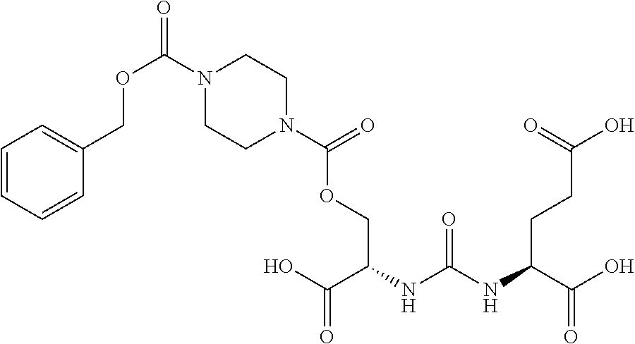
C1=CC=CC(COC(=O)N2CCN(C(=O)OCC(NC(NC(C(O)=O)CCC(O)=O)=O)C(O)=O)CC2)=C1
